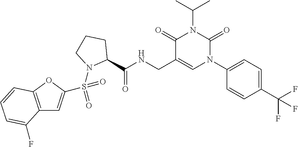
C1(C(NCC2=CN(C3=CC=C(C(F)(F)F)C=C3)C(=O)N(C(C)C)C2=O)=O)CCCN1S(=O)(=O)C1=CC2=C(O1)C=CC=C2F
